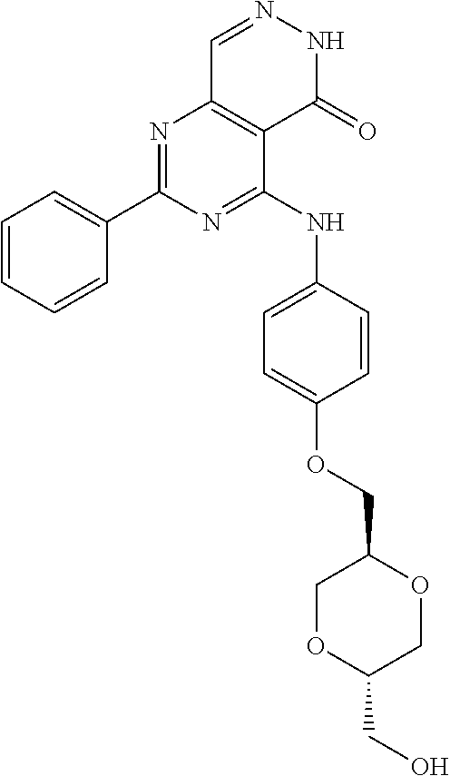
N1=C(NC2=CC=C(OCC3COC(CO)CO3)C=C2)C2=C(N=C1C1=CC=CC=C1)C=NNC2=O
